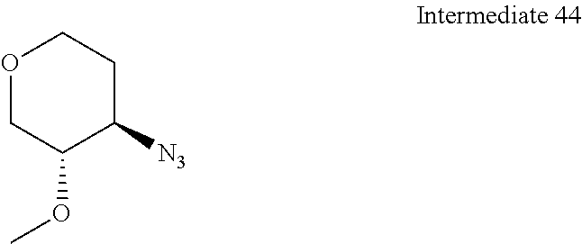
O1CC(OC)C([N3])CC1
